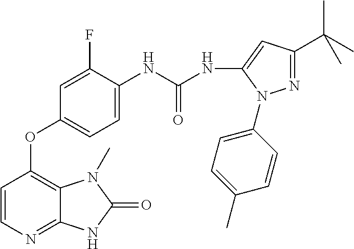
C1=CN=C2C(=C1OC1=CC=C(NC(NC3=CC(C(C)(C)C)=NN3C3=CC=C(C)C=C3)=O)C(F)=C1)N(C)C(=O)N2
